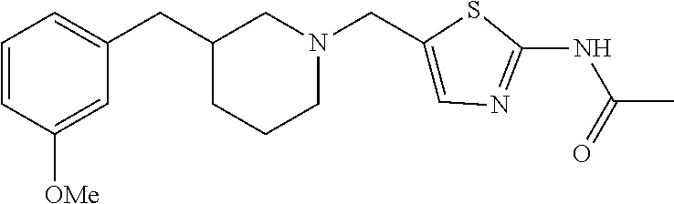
C1=CC([OMe])=CC(CC2CN(CC3=CN=C(NC(=O)C)S3)CCC2)=C1
